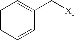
C1=CC=CC(C[X1])=C1
